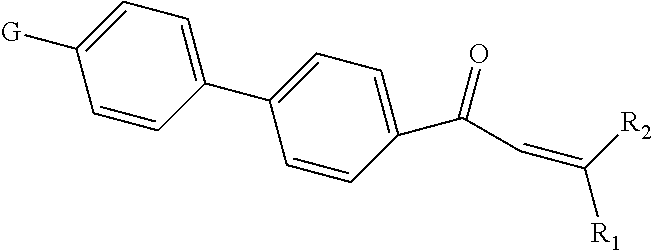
C1=CC(C2=CC=C(C(C=C([R1])[R2])=O)C=C2)=CC=C1[G]
